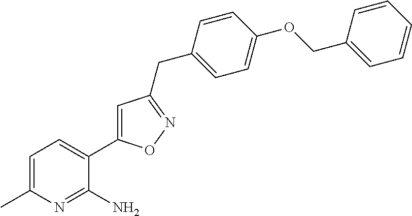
C1=C(C)N=C(N)C(C2=CC(CC3=CC=C(OCC4=CC=CC=C4)C=C3)=NO2)=C1
